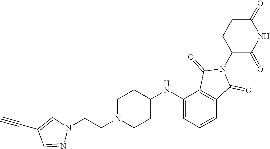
C1(=O)CCC(N2C(=O)C3=C(C2=O)C=CC=C3NC2CCN(CCN3C=C(C#C)C=N3)CC2)C(=O)N1
